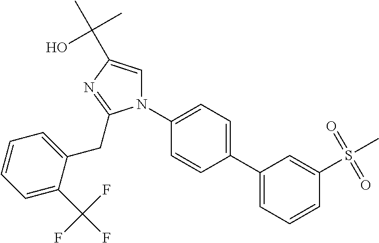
N1(C2=CC=C(C3=CC=CC(S(=O)(=O)C)=C3)C=C2)C=C(C(O)(C)C)N=C1CC1=CC=CC=C1C(F)(F)F
